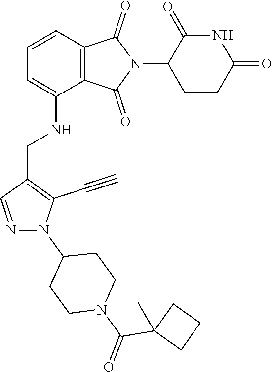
C1CC(=O)NC(=O)C1N1C(=O)C2=C(C1=O)C(NCC1=C(C#C)N(C3CCN(C(C4(C)CCC4)=O)CC3)N=C1)=CC=C2
